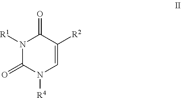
N1([R1])C(=O)N([R4])C=C([R2])C1=O
